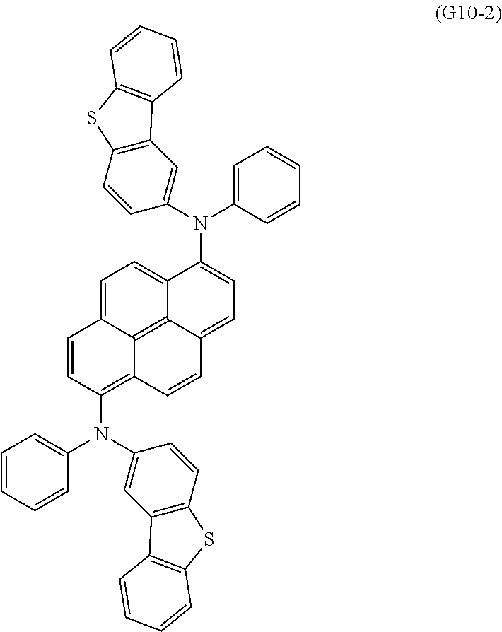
C1=CC(N(C2=CC3=C(C=C2)SC2=C3C=CC=C2)C2=CC=CC=C2)=C2C3=C4C(=CC=C(N(C5=CC6=C(C=C5)SC5=C6C=CC=C5)C5=CC=CC=C5)C4=CC=C13)C=C2
